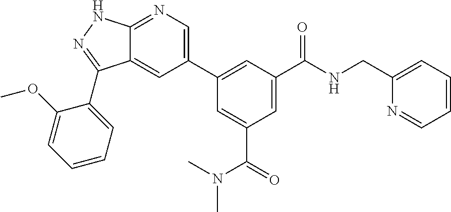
C12=CC(C3=CC(C(NCC4=CC=CC=N4)=O)=CC(C(N(C)C)=O)=C3)=CN=C1NN=C2C1=CC=CC=C1OC
